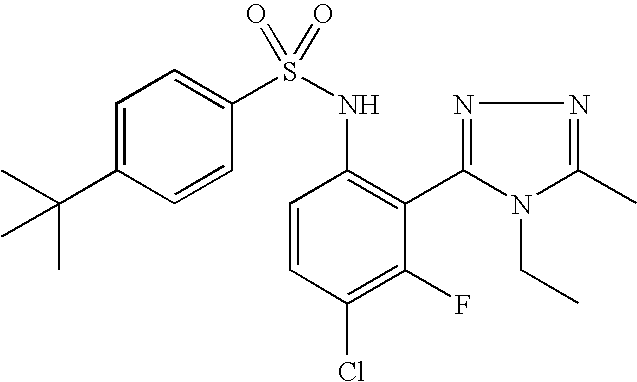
C1=C(C(C)(C)C)C=CC(S(NC2=C(C3=NN=C(C)N3CC)C(F)=C(Cl)C=C2)(=O)=O)=C1
